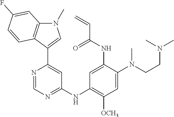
C1=NC(C2=CN(C)C3=C2C=CC(F)=C3)=CC(NC2=C([OCH3])C=C(N(CCN(C)C)C)C(NC(C=C)=O)=C2)=N1
